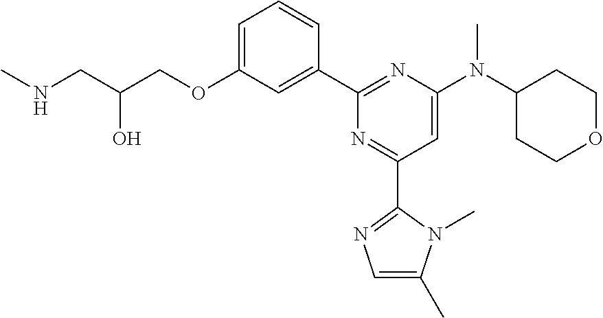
C1=C(OCC(CNC)O)C=C(C2=NC(N(C3CCOCC3)C)=CC(C3=NC=C(C)N3C)=N2)C=C1
